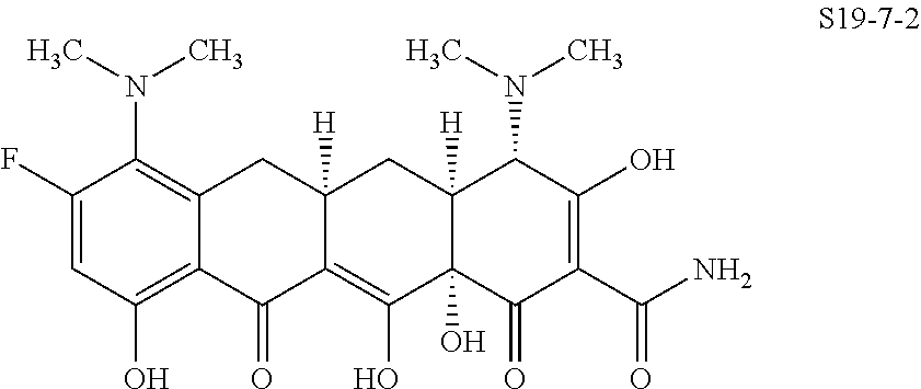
C1=C(F)C(N(C)C)=C2C(=C1O)C(=O)C1=C(O)C3(O)C([H])(CC1([H])C2)C(N(C)C)C(O)=C(C(N)=O)C3=O
